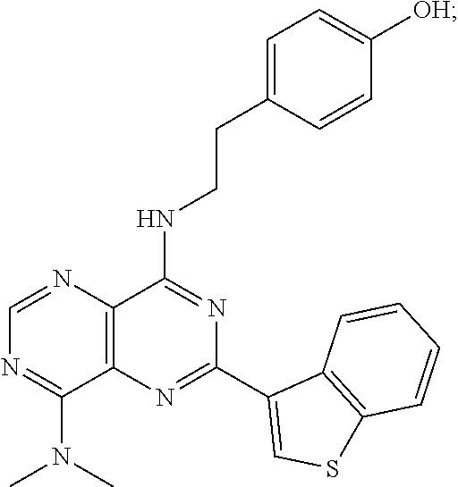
C1(C2=CSC3=C2C=CC=C3)=NC2=C(C(NCCC3=CC=C([OH])C=C3)=N1)N=CN=C2N(C)C
